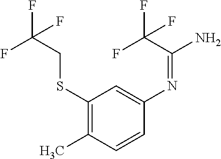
N(C1=CC(SCC(F)(F)F)=C(C)C=C1)=C(N)C(F)(F)F
